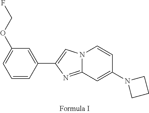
N12C(=NC(C3=CC(OCF)=CC=C3)=C1)C=C(N1CCC1)C=C2
